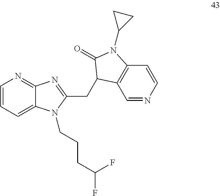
C1=CC=C2C(=N1)N=C(CC1C3=C(C=CN=C3)N(C3CC3)C1=O)N2CCCC(F)F
